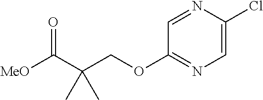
C1=C(Cl)N=CC(OCC(C([MeO])=O)(C)C)=N1
